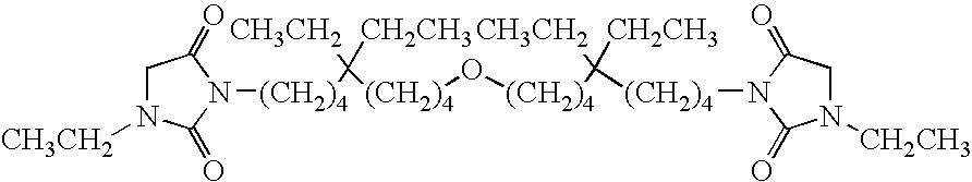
[(CH2)4](O[(CH2)4]C([CH3CH2])([CH2CH3])[(CH2)4]N1C(=O)CN([CH2CH3])C1=O)C([CH3CH2])([CH2CH3])[(CH2)4]N1C(=O)N([CH3CH2])CC1=O
